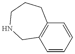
C1=CC=CC2=C1CNCCC2
